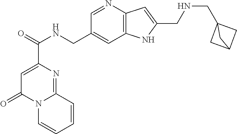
C12(CNCC3=CC4=C(N3)C=C(CNC(=O)C3=CC(=O)N5C(=N3)C=CC=C5)C=N4)CC(C1)C2
